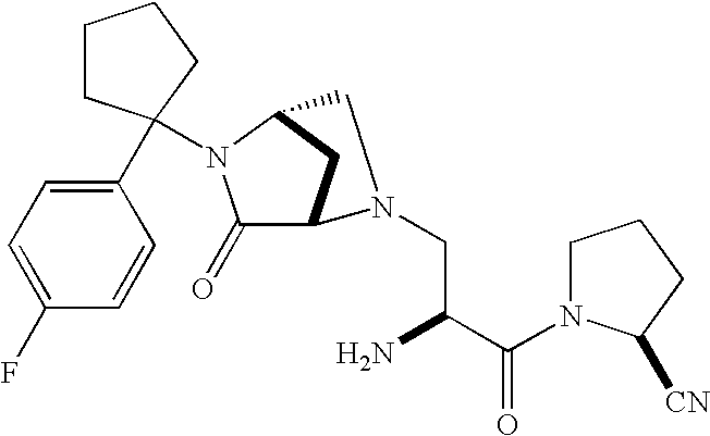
C1(=O)C2CC(N1C1(C3=CC=C(F)C=C3)CCCC1)CN2CC(C(N1CCCC1[CN])=O)N
